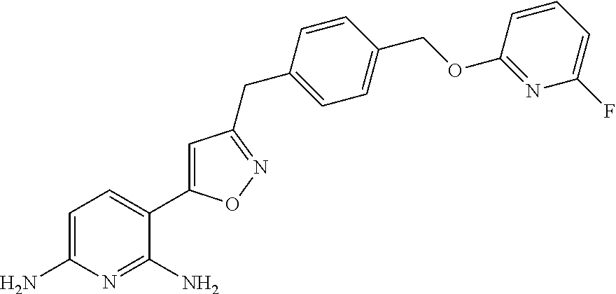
C1=C(N)N=C(N)C(C2=CC(CC3=CC=C(COC4=NC(F)=CC=C4)C=C3)=NO2)=C1
